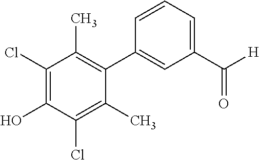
OC1=C(Cl)C(C)=C(C2=CC(C([H])=O)=CC=C2)C(C)=C1Cl
